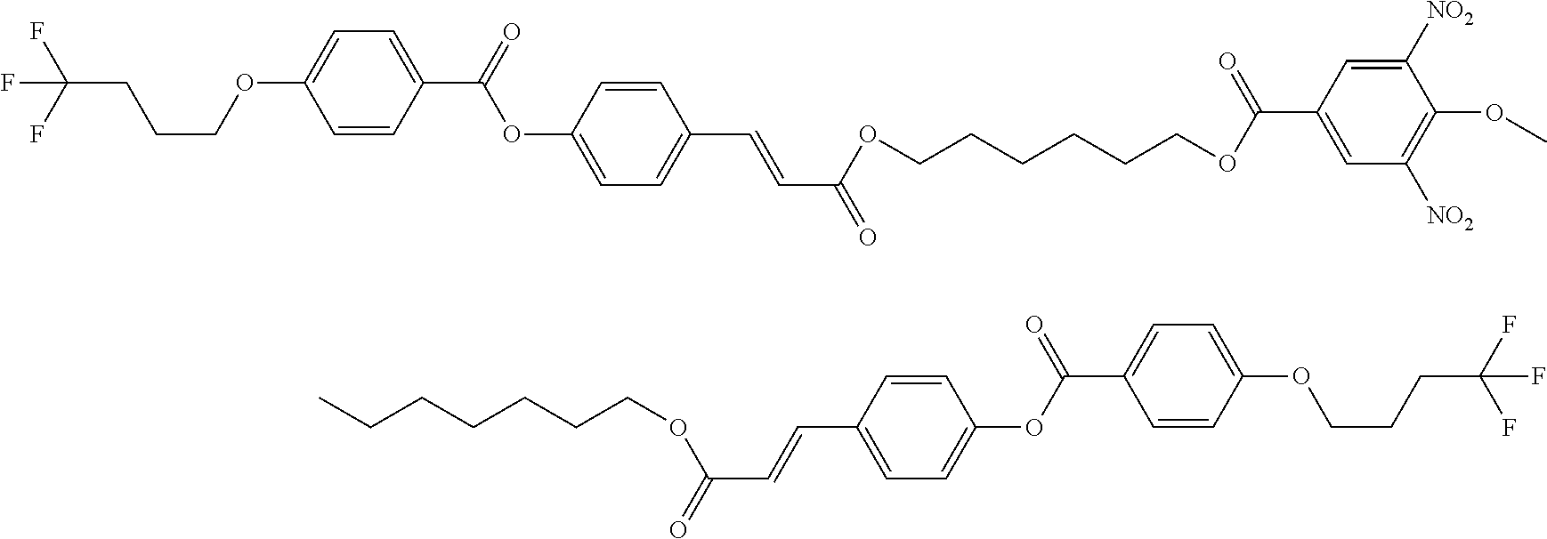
C1=CC(C=CC(=O)OCCCCCCC)=CC=C1OC(=O)C1=CC=C(OCCCC(F)(F)F)C=C1.C1=CC(C=CC(=O)OCCCCCCOC(C2=CC([NO2])=C(OC)C([NO2])=C2)=O)=CC=C1OC(=O)C1=CC=C(OCCCC(F)(F)F)C=C1
